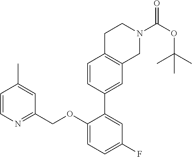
C1=CN=C(COC2=CC=C(F)C=C2C2=CC3=C(C=C2)CCN(C(OC(C)(C)C)=O)C3)C=C1C
